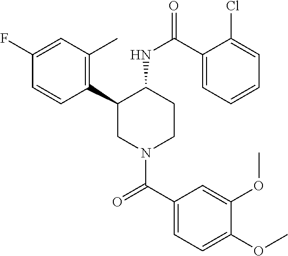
C1(F)=CC(C)=C(C2CN(C(C3=CC=C(OC)C(OC)=C3)=O)CCC2NC(=O)C2=CC=CC=C2Cl)C=C1
